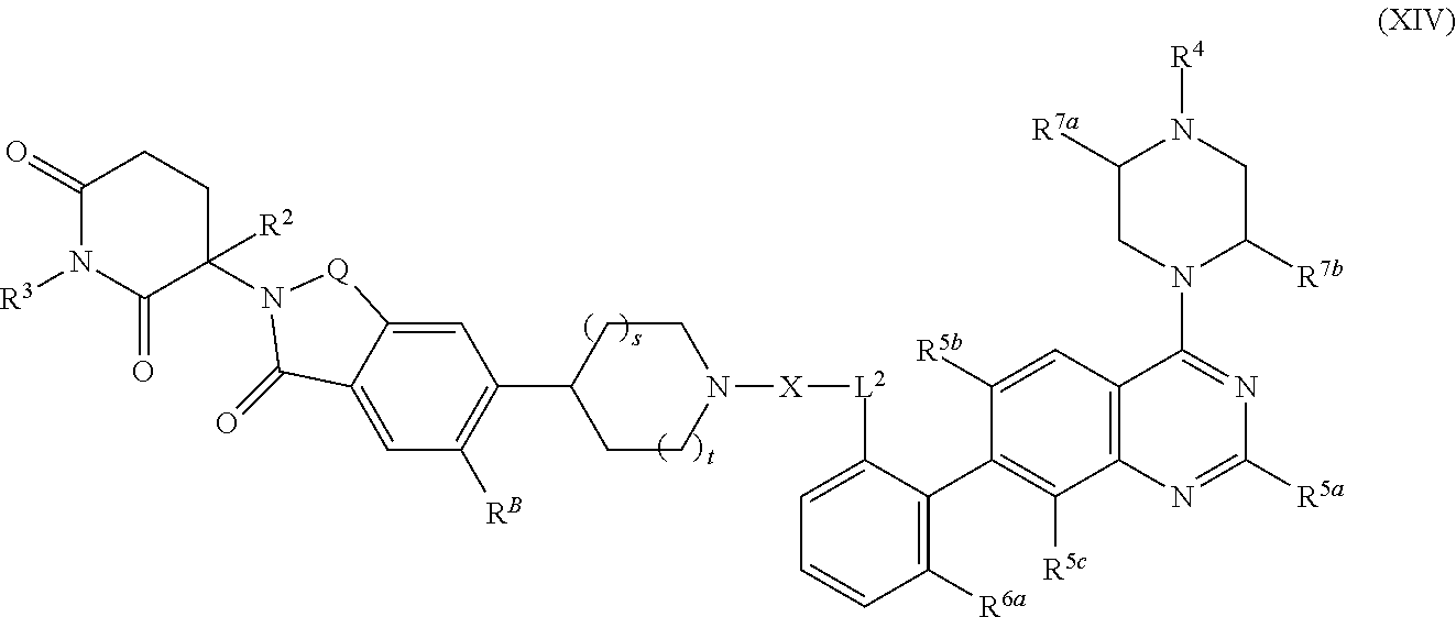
C1([R5b])=CC2=C(C([R5c])=C1C1=C([R6a])C=CC=C1[L2][X]N1CCC(C3=C([RB])C=C4C(=C3)[Q]N(C3([R2])CCC(=O)N([R3])C3=O)C4=O)CC1)N=C([R5a])N=C2N1C([R7b])CN([R4])C([R7a])C1
